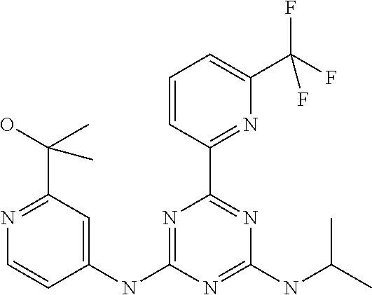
N1=C(C(O)(C)C)C=C(NC2=NC(C3=NC(C(F)(F)F)=CC=C3)=NC(NC(C)C)=N2)C=C1
